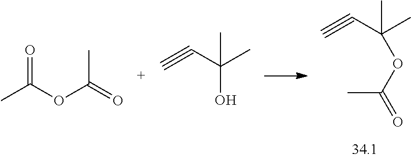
CC(OC(=O)C)=O.C#CC(C)(O)C.C(#C)C(C)(C)OC(=O)C
